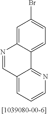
C1=CC=C2C(=N1)C1=CC=C(Br)C=C1N=C2.[[1039080-00-6]]
